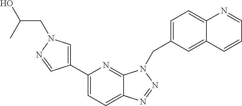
C1(C2=CN(CC(O)C)N=C2)=CC=C2C(=N1)N(CC1=CC=C3C(=C1)C=CC=N3)N=N2
